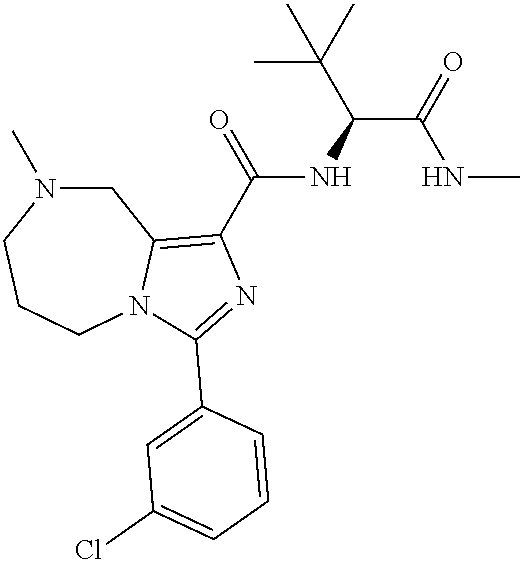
C1N(C)CCCN2C1=C(C(=O)NC(C(NC)=O)C(C)(C)C)N=C2C1=CC(Cl)=CC=C1
